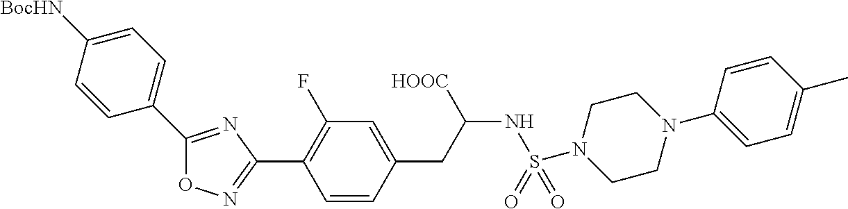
O1N=C(C2=C(F)C=C(CC(NS(=O)(=O)N3CCN(C4=CC=C(C)C=C4)CC3)[HOOC])C=C2)N=C1C1=CC=C([BocHN])C=C1
